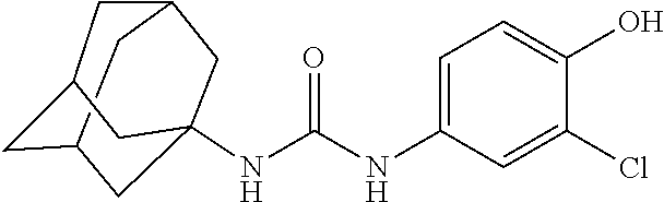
C12CC3CC(NC(NC4=CC=C(O)C(Cl)=C4)=O)(C1)CC(C2)C3
